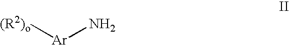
[(R2)o][Ar]N
